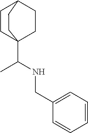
C1=CC=CC=C1CNC(C12CCC(CC1)CC2)C
